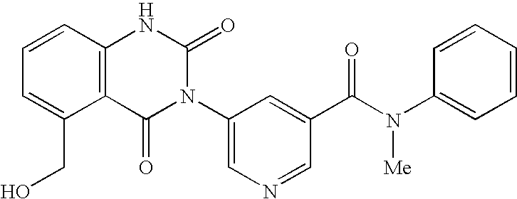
C12=C(C=CC=C1CO)NC(=O)N(C1=CN=CC(C(N(C3=CC=CC=C3)[Me])=O)=C1)C2=O
